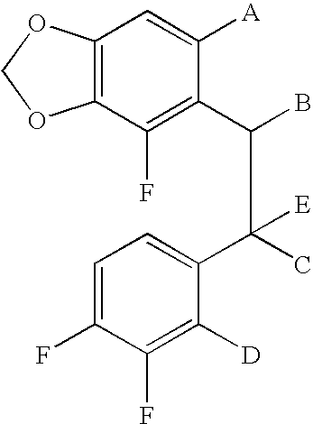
C12=C(C(F)=C(C(B)C(C3=CC=C(F)C(F)=C3[D])(C)[E])C([A])=C1)OCO2
